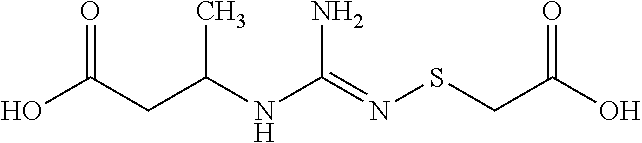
OC(CC(NC(=NSCC(O)=O)N)C)=O
